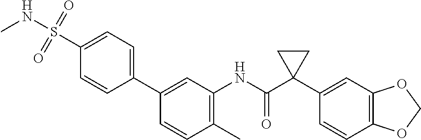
C1(NC(C2(C3=CC4=C(C=C3)OCO4)CC2)=O)=C(C)C=CC(C2=CC=C(S(=O)(=O)NC)C=C2)=C1
